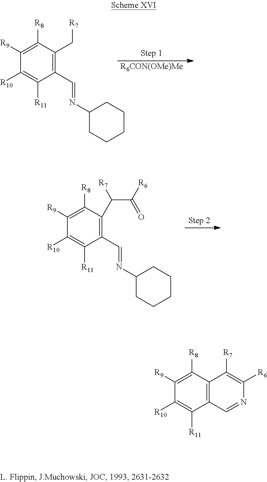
C1([R9])=C([R8])C(C[R7])=C(C=NC2CCCCC2)C([R11])=C1[R10].[R6CON(OMe)Me].C1([R9])=C([R8])C2=C(C([R11])=C1[R10])C=NC([R6])=C2[R7].C1([R9])=C([R8])C(C(C([R6])=O)[R7])=C(C=NC2CCCCC2)C([R11])=C1[R10]
